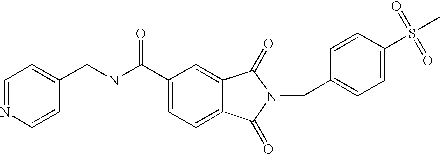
C1=NC=CC(CNC(C2=CC=C3C(=C2)C(=O)N(CC2=CC=C(S(C)(=O)=O)C=C2)C3=O)=O)=C1
